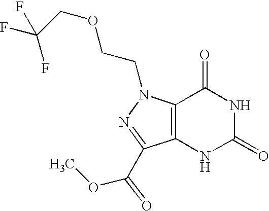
C12=C(N(CCOCC(F)(F)F)N=C1C(OC)=O)C(=O)NC(=O)N2
